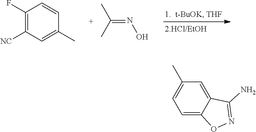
C1(F)=C([NC])C=C(C)C=C1.C(=NO)(C)C.C1=C2C(=CC=C1C)ON=C2N
